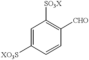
C1=C([XO3S])C=CC([CHO])=C1[SO3X]
